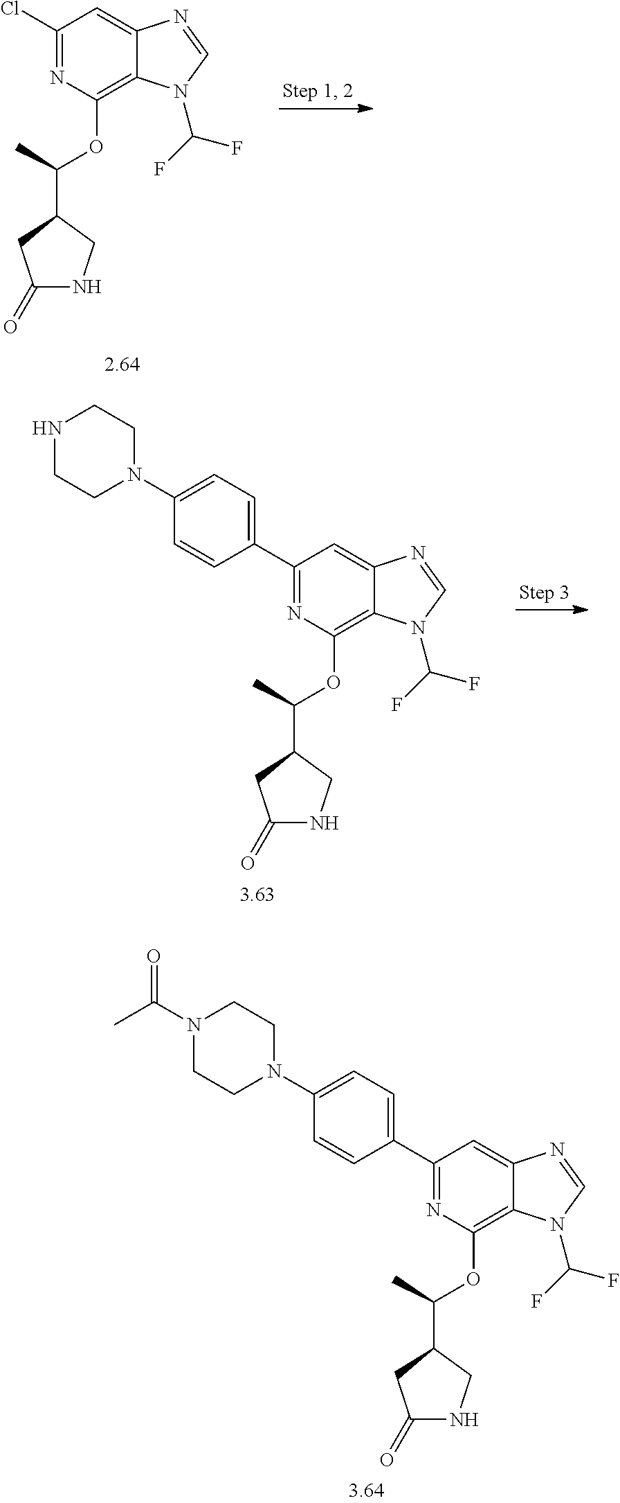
C1(Cl)=NC(OC(C)C2CC(=O)NC2)=C2C(=C1)N=CN2C(F)F.C1(C2=CC=C(N3CCNCC3)C=C2)=NC(OC(C)C2CC(=O)NC2)=C2C(=C1)N=CN2C(F)F.C1(C2=CC=C(N3CCN(C(C)=O)CC3)C=C2)=NC(OC(C)C2CC(=O)NC2)=C2C(=C1)N=CN2C(F)F
